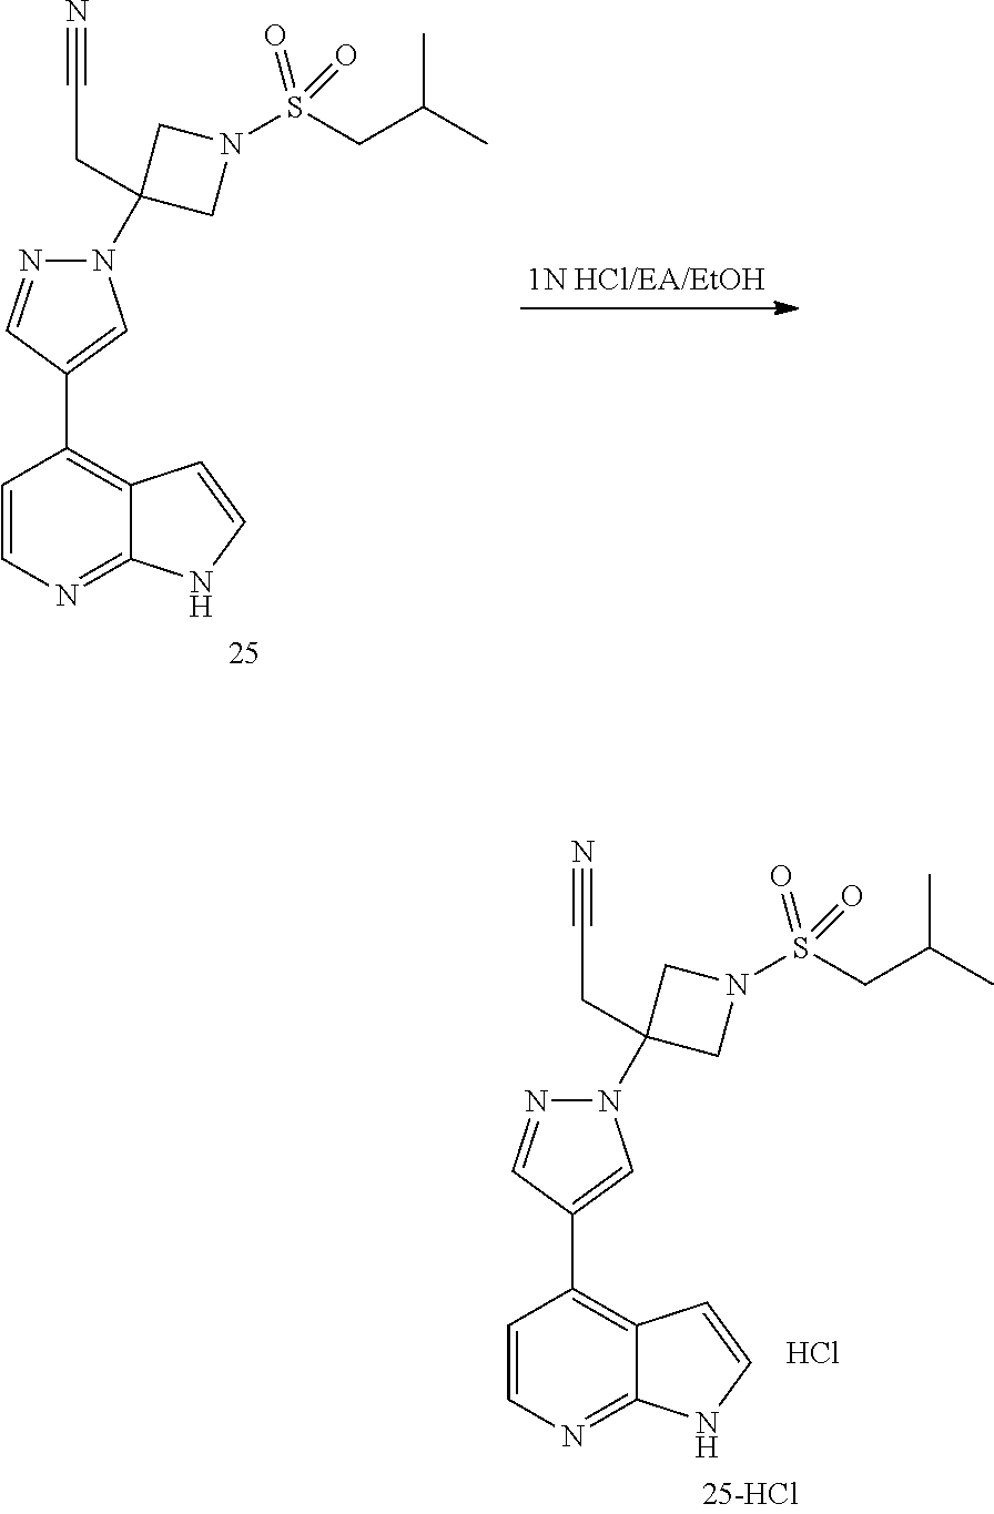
C1=CC(C2=CN(C3(CC#N)CN(S(=O)(=O)CC(C)C)C3)N=C2)=C2C(=N1)NC=C2.C1=CC(C2=CN(C3(CC#N)CN(S(=O)(=O)CC(C)C)C3)N=C2)=C2C(=N1)NC=C2.Cl
